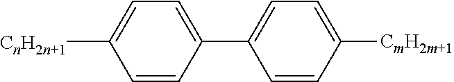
C1(C2=CC=C([CnH2n+1])C=C2)=CC=C([CmH2m+1])C=C1
